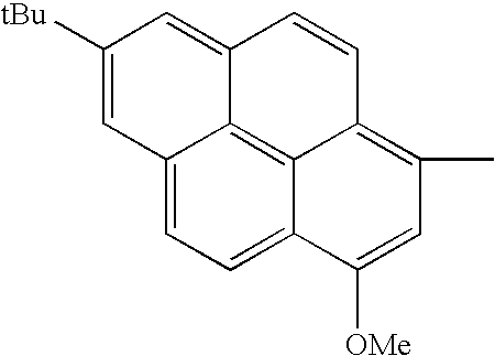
C12=CC=C3C4=C1C(=CC([tBu])=C2)C=CC4=C(C)C=C3[OMe]
